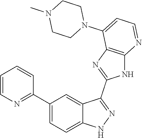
C1(C2=CC=C3C(=C2)C(C2=NC4=C(N2)N=CC=C4N2CCN(C)CC2)=NN3)=NC=CC=C1
